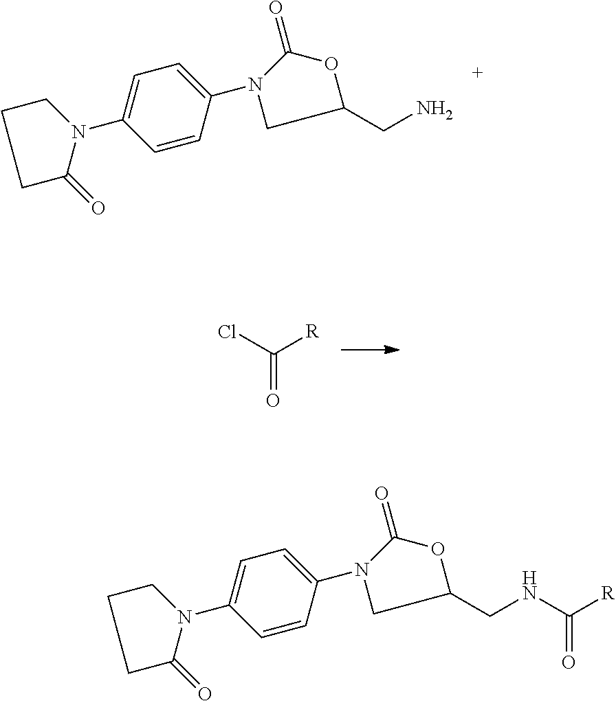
C1=CC(N2CC(CN)OC2=O)=CC=C1N1CCCC1=O.ClC(=O)[R].C1=CC(N2CC(CNC(=O)[R])OC2=O)=CC=C1N1CCCC1=O
